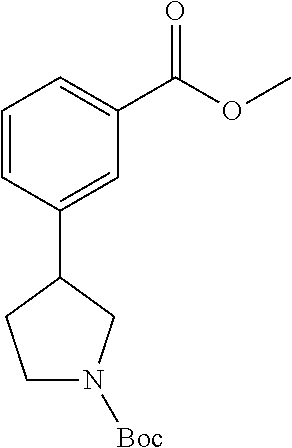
COC(C1=CC=CC(C2CCN([Boc])C2)=C1)=O
